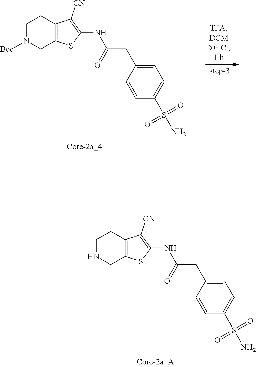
C1NCC2=C(C1)C([CN])=C(NC(=O)CC1=CC=C(S(N)(=O)=O)C=C1)S2.C1N([Boc])CC2=C(C1)C([CN])=C(NC(=O)CC1=CC=C(S(N)(=O)=O)C=C1)S2
